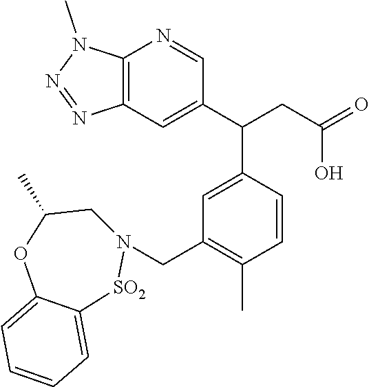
C12=C(N=CC(C(CC(=O)O)C3=CC(CN4CC(C)OC5=CC=CC=C5[SO2]4)=C(C)C=C3)=C1)N(C)N=N2
